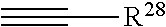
C#C[R28]
